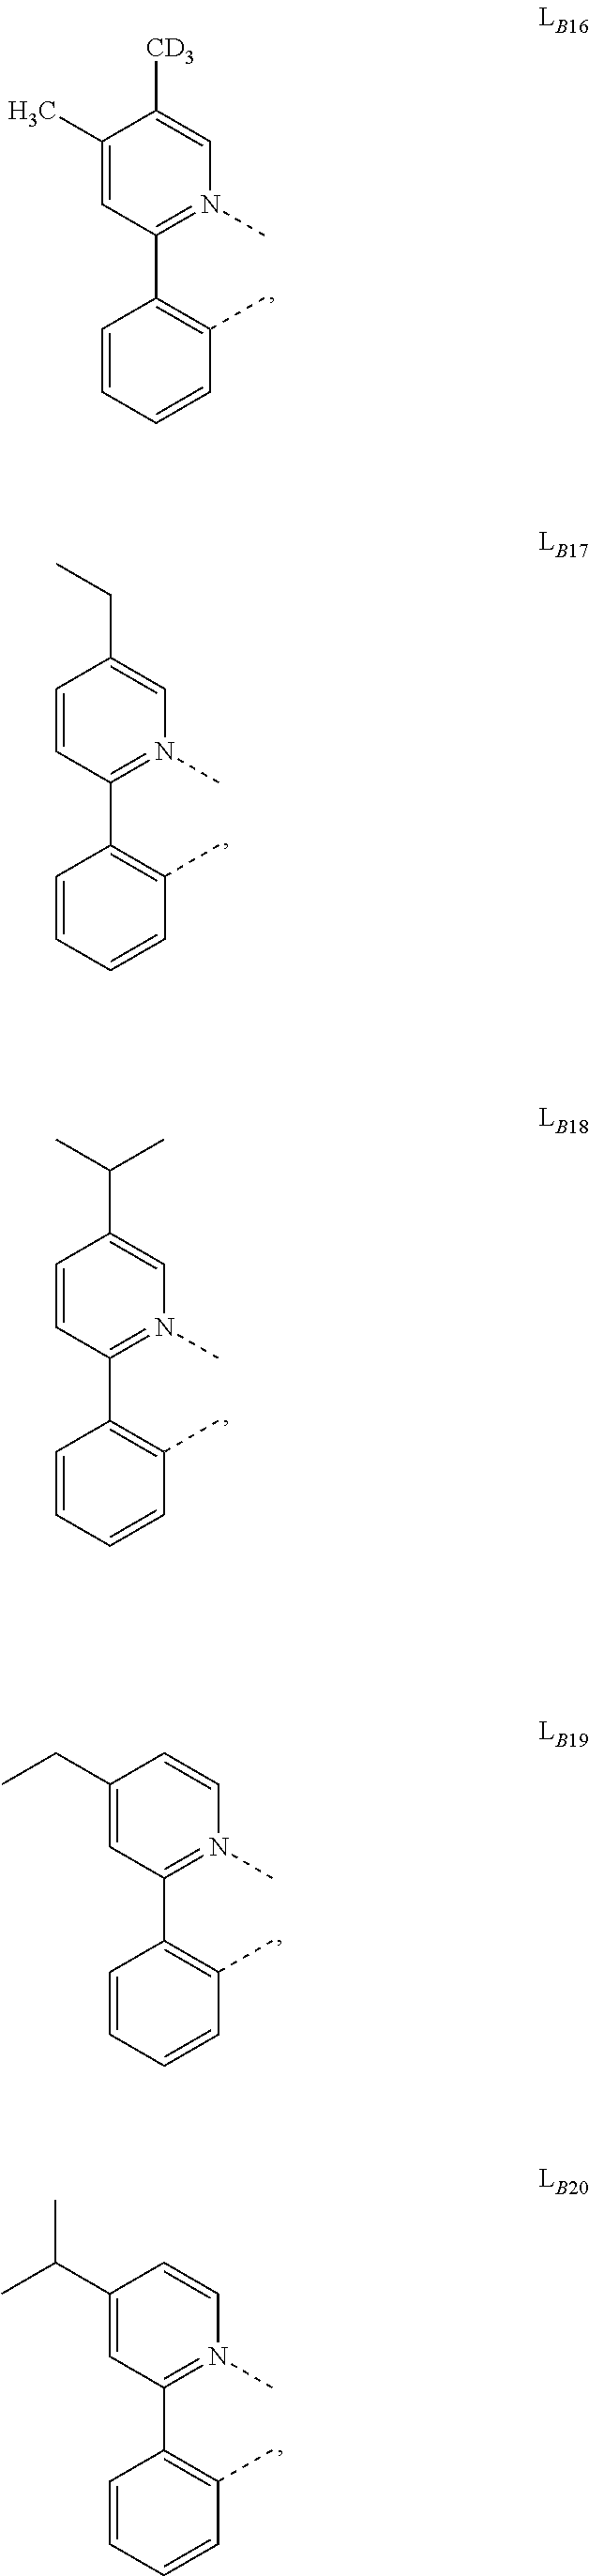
C1(C)=CC(C2=C(C)C=CC=C2)=N(C)C=C1[CD3].C1=CC(C2=C(C)C=CC=C2)=N(C)C=C1CC.C1=CC(C2=C(C)C=CC=C2)=N(C)C=C1C(C)C.C1(CC)=CC(C2=C(C)C=CC=C2)=N(C)C=C1.C1(C(C)C)=CC(C2=C(C)C=CC=C2)=N(C)C=C1
